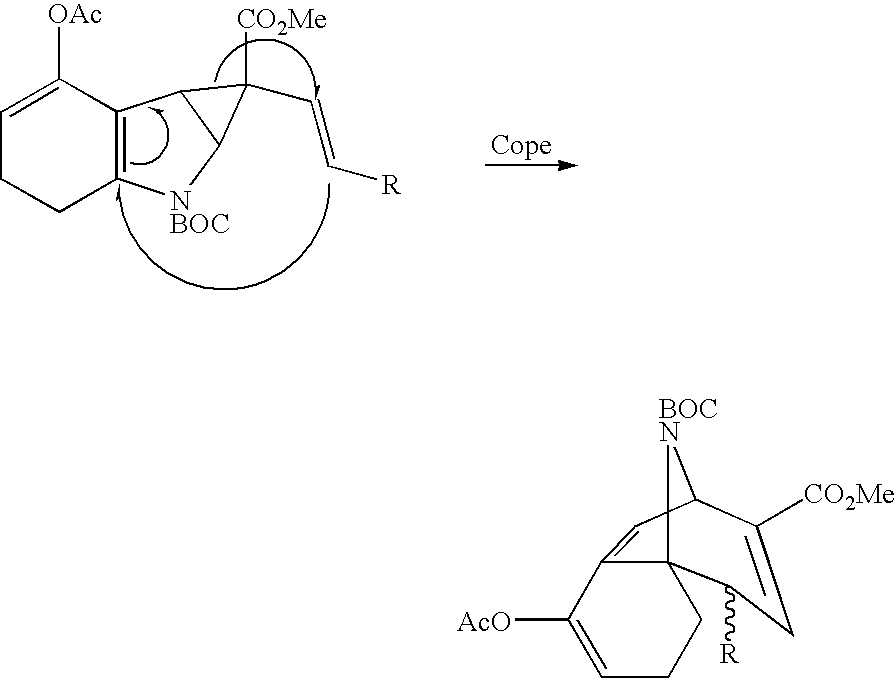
C1=C([OAc])C2=C(CC1)[NBOC]C1C2C1(C=C[R])[CO2Me].C1=C2C([AcO])=CCCC23[BOCN]C1C([CO2Me])=CC3[R]
